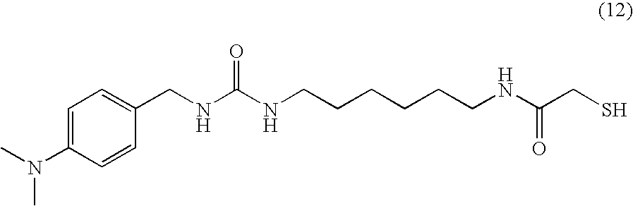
CN(C1=CC=C(CNC(NCCCCCCNC(CS)=O)=O)C=C1)C
